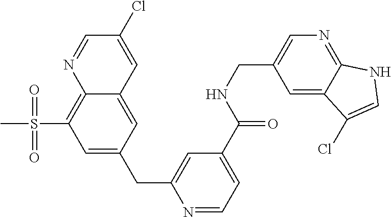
C1(CC2=CC(C(NCC3=CN=C4C(=C3)C(Cl)=CN4)=O)=CC=N2)=CC(S(C)(=O)=O)=C2C(=C1)C=C(Cl)C=N2
